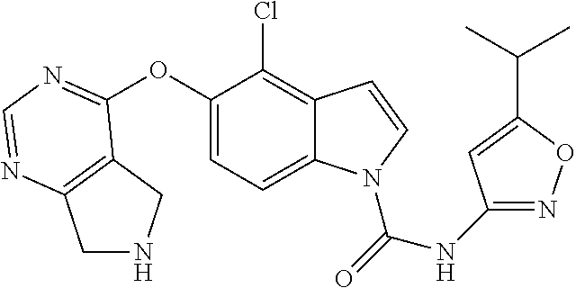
O(C1=CC=C2C(=C1Cl)C=CN2C(=O)NC1=NOC(C(C)C)=C1)C1=NC=NC2=C1CNC2
